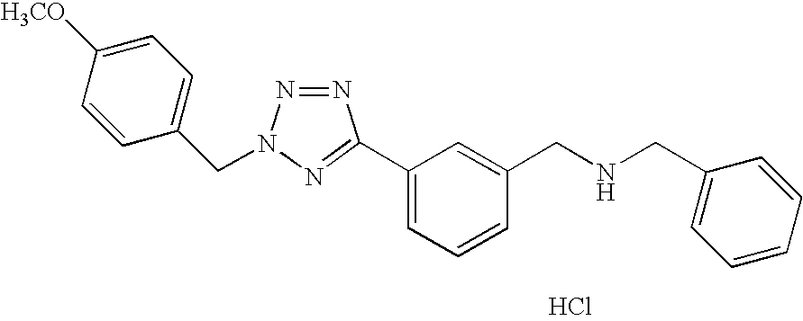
Cl.C1(C2=NN(CC3=CC=C([H3CO])C=C3)N=N2)=CC=CC(CNCC2=CC=CC=C2)=C1
